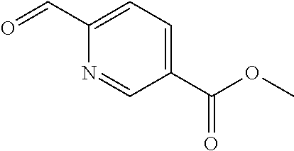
O=CC1=CC=C(C(OC)=O)C=N1
